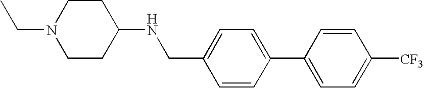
C1=C(CNC2CCN(CC)CC2)C=CC(C2=CC=C([CF3])C=C2)=C1
